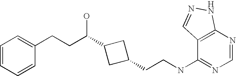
C(CNC1=NC=NC2=C1C=NN2)C1CC(C(CCC2=CC=CC=C2)O)C1
